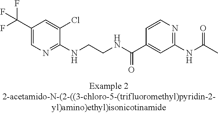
C1(C(F)(F)F)=CN=C(NCCNC(C2=CC(NC(C)=O)=NC=C2)=O)C(Cl)=C1
